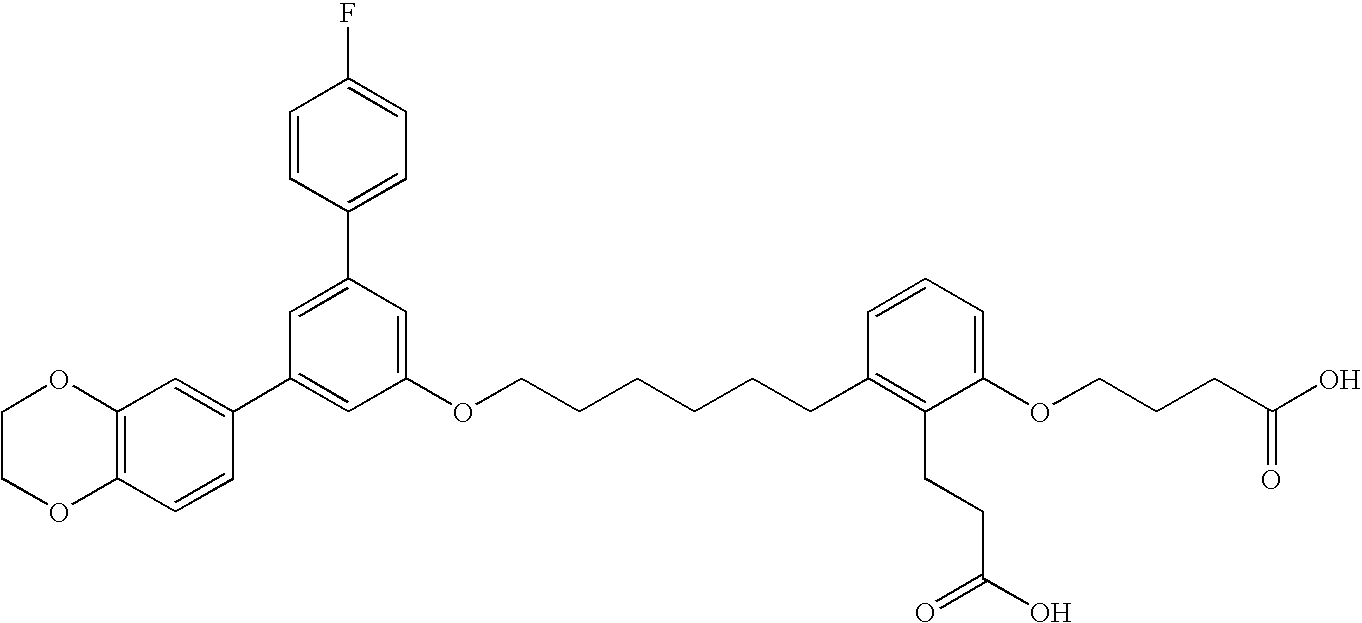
C1=C(C2=CC=C(F)C=C2)C=C(OCCCCCCC2=C(CCC(O)=O)C(OCCCC(O)=O)=CC=C2)C=C1C1=CC2=C(C=C1)OCCO2
